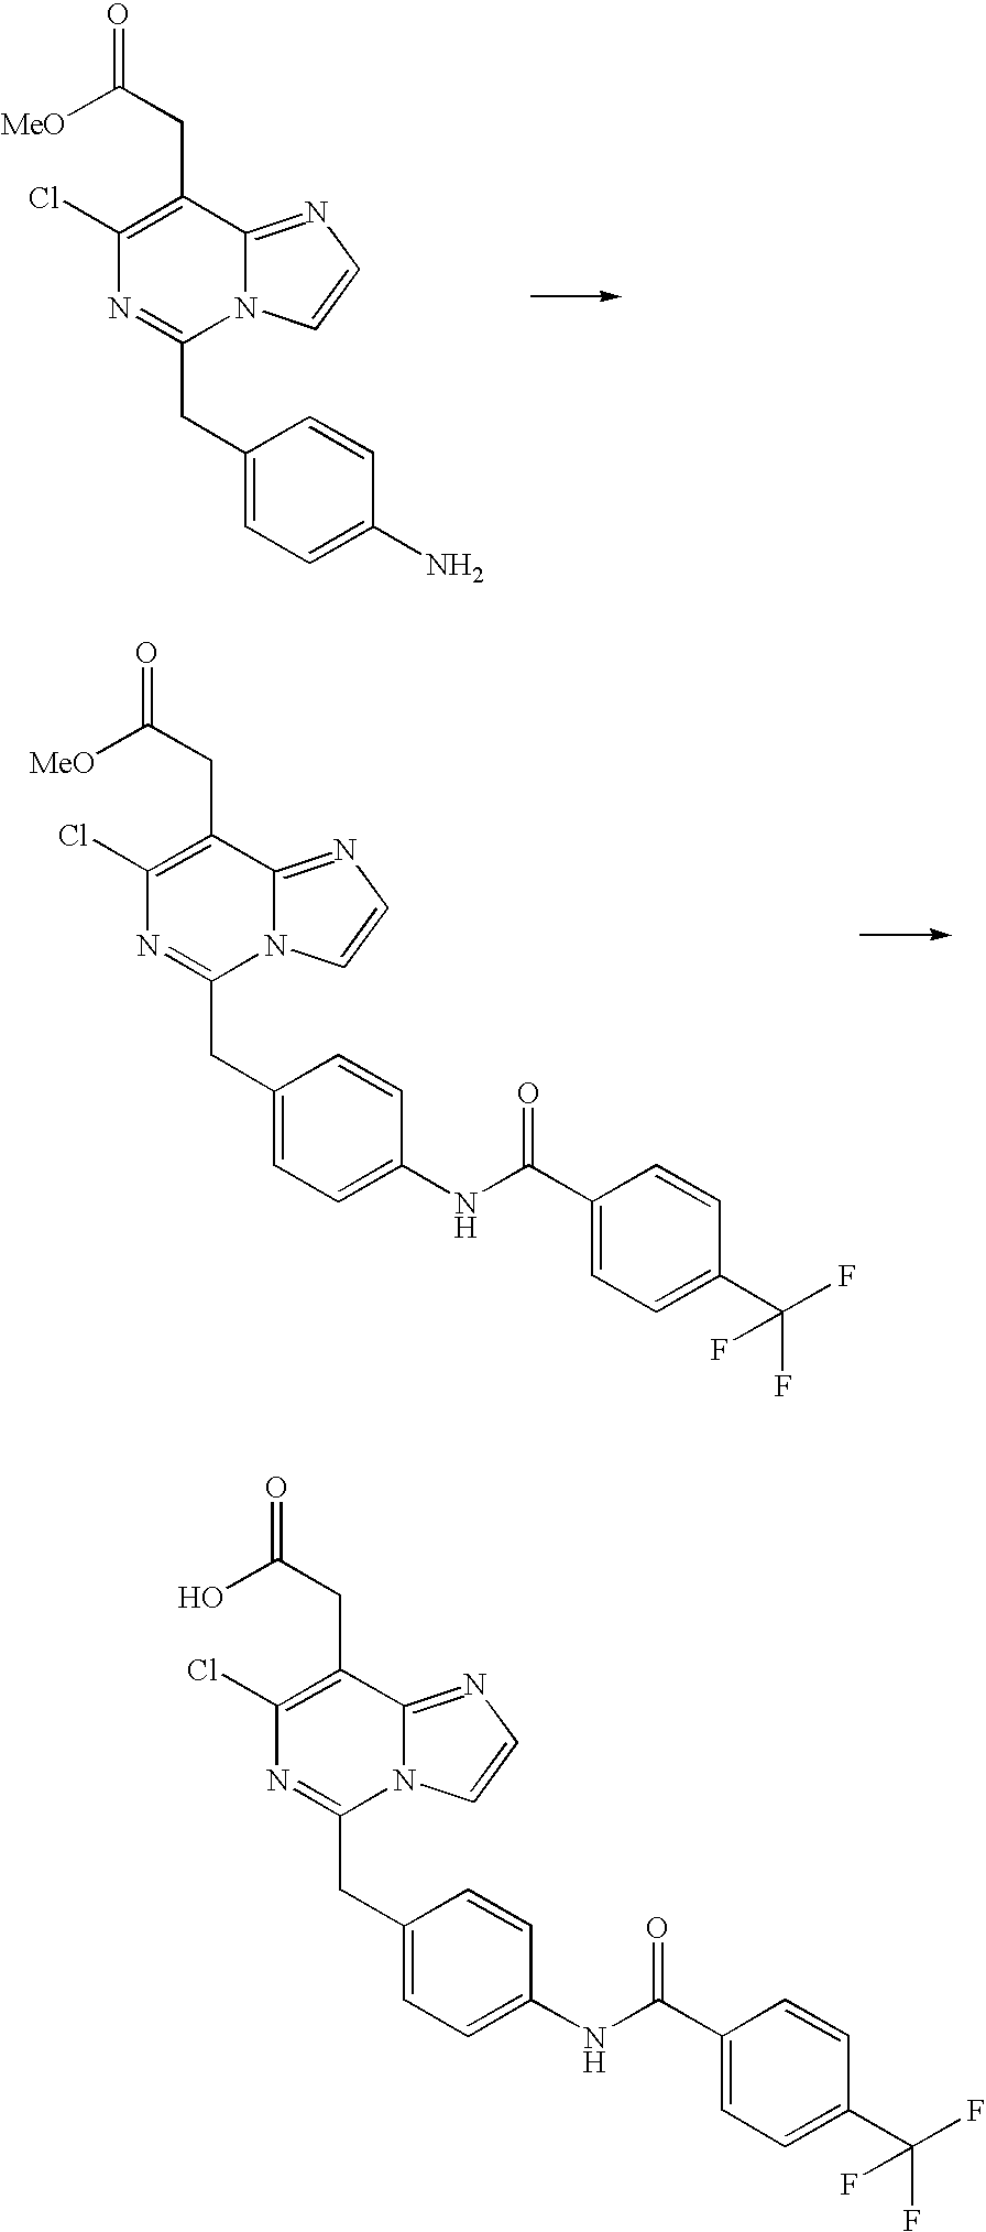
C1(Cl)=C(CC([MeO])=O)C2=NC=CN2C(CC2=CC=C(N)C=C2)=N1.C1(Cl)=C(CC([MeO])=O)C2=NC=CN2C(CC2=CC=C(NC(C3=CC=C(C(F)(F)F)C=C3)=O)C=C2)=N1.C1(Cl)=C(CC(O)=O)C2=NC=CN2C(CC2=CC=C(NC(C3=CC=C(C(F)(F)F)C=C3)=O)C=C2)=N1
